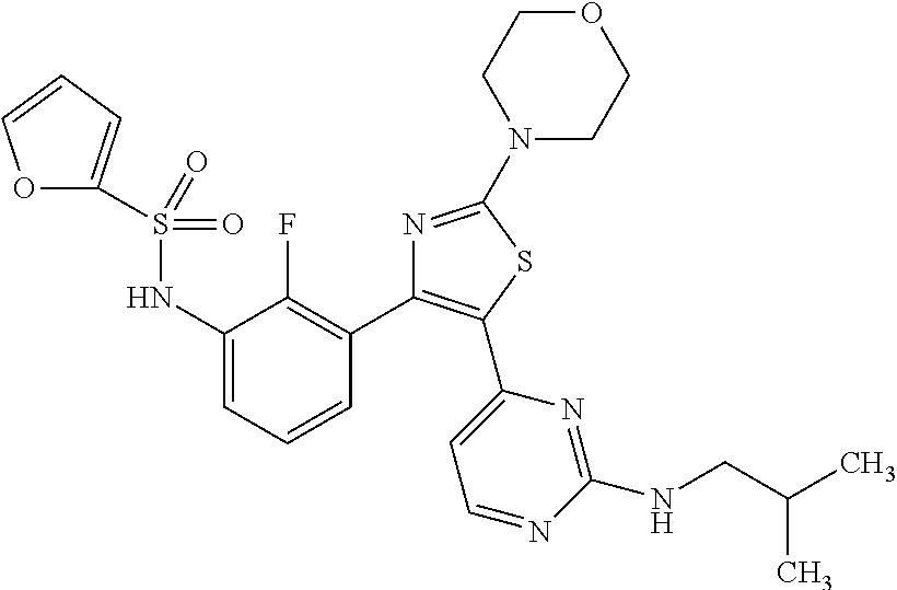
S(NC1=CC=CC(C2=C(C3=CC=NC(NCC(C)C)=N3)SC(N3CCOCC3)=N2)=C1F)(=O)(=O)C1=CC=CO1
